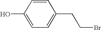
C1=CC(O)=CC=C1CCBr
